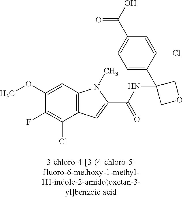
C1(F)=C(Cl)C2=C(C=C1OC)N(C)C(C(NC1(C3=CC=C(C(=O)O)C=C3Cl)COC1)=O)=C2
